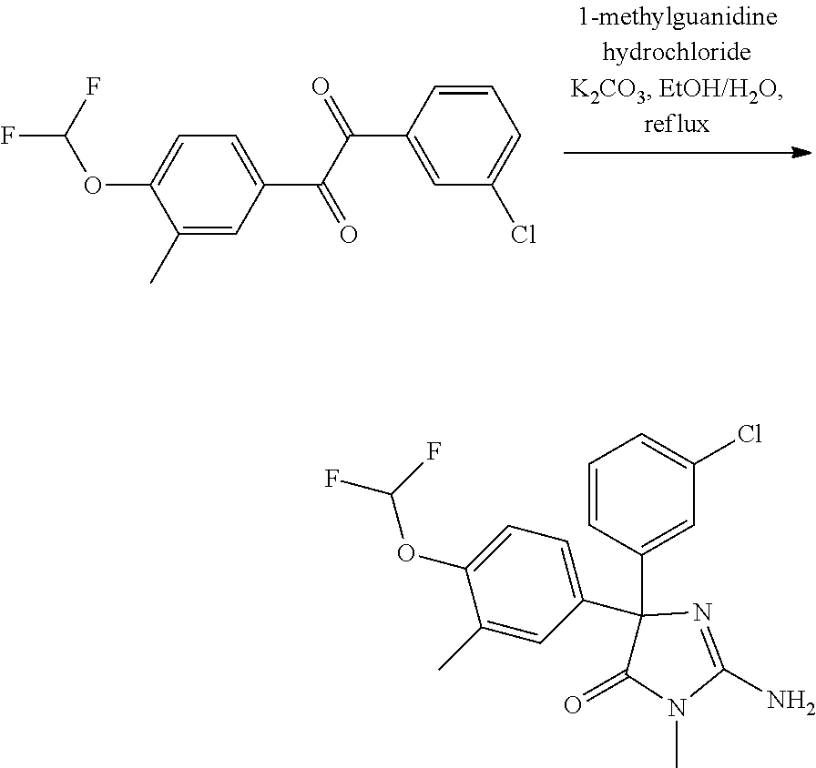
C1=CC(C(C(=O)C2=CC=C(OC(F)F)C(C)=C2)=O)=CC(Cl)=C1.C1=CC(C2(C3=CC=C(OC(F)F)C(C)=C3)C(=O)N(C)C(N)=N2)=CC(Cl)=C1
